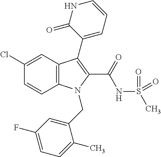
C1(Cl)=CC2=C(C=C1)N(CC1=CC(F)=CC=C1C)C(C(NS(C)(=O)=O)=O)=C2C1=CC=CNC1=O
